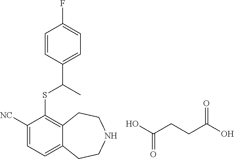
C1([NC])=CC=C2C(=C1SC(C1=CC=C(F)C=C1)C)CCNCC2.OC(CCC(O)=O)=O
